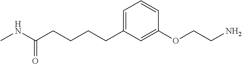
C1=C(CCCCC(NC)=O)C=C(OCCN)C=C1
